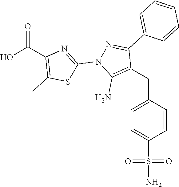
C(C1=C(N)N(C2=NC(C(O)=O)=C(C)S2)N=C1C1=CC=CC=C1)C1=CC=C(S(N)(=O)=O)C=C1
